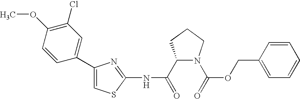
C1(C(=O)NC2=NC(C3=CC(Cl)=C(OC)C=C3)=CS2)N(C(=O)OCC2=CC=CC=C2)CCC1
